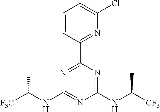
N1=C(NC([CF3])C)N=C(NC([F3C])C)N=C1C1=NC(Cl)=CC=C1
